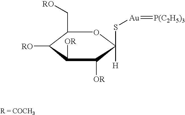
C1(C[RO])C([RO])C([OR])C([OR])C(S[Au]=[P(C2H5)3])([H])O1
